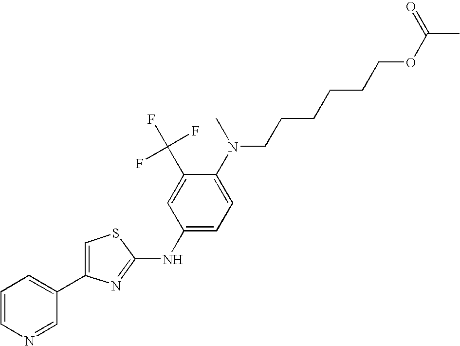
C1=CN=CC(C2=CSC(NC3=CC=C(N(C)CCCCCCOC(C)=O)C(C(F)(F)F)=C3)=N2)=C1
